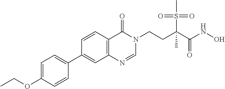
C1=C(OCC)C=CC(C2=CC3=C(C=C2)C(=O)N(CCC(C(NO)=O)(S(=O)(=O)C)C)C=N3)=C1
